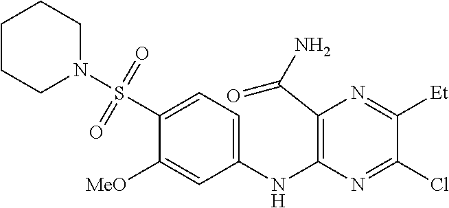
C1(NC2=C(C(N)=O)N=C([Et])C(Cl)=N2)=CC=C(S(N2CCCCC2)(=O)=O)C([MeO])=C1
